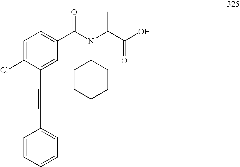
C1=C(Cl)C(C#CC2=CC=CC=C2)=CC(C(N(C(C(O)=O)C)C2CCCCC2)=O)=C1
